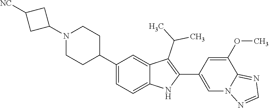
C1(C2CCN(C3CC([NC])C3)CC2)=CC=C2C(=C1)C(C(C)C)=C(C1=CN3C(=NC=N3)C(OC)=C1)N2
